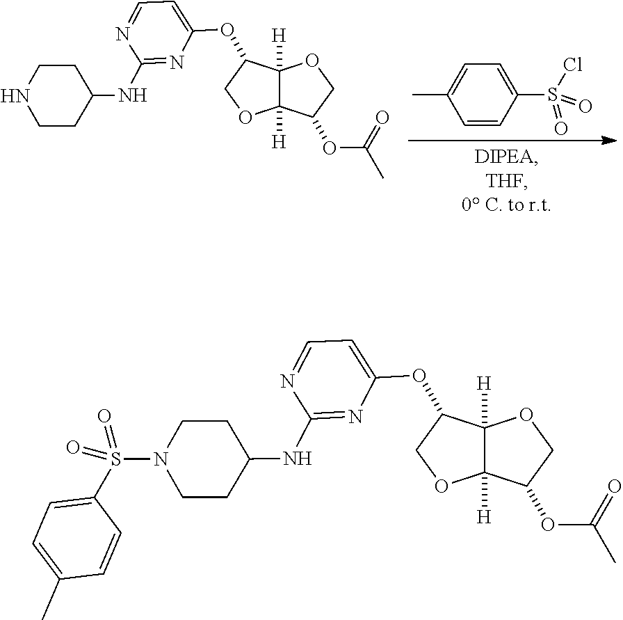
N1=CC=C(OC2C3([H])C([H])(OC2)C(OC(C)=O)CO3)N=C1NC1CCN(S(=O)(=O)C2=CC=C(C)C=C2)CC1.N1=CC=C(OC2C3([H])C([H])(OC2)C(OC(C)=O)CO3)N=C1NC1CCNCC1.C1=CC(S(=O)(=O)Cl)=CC=C1C
